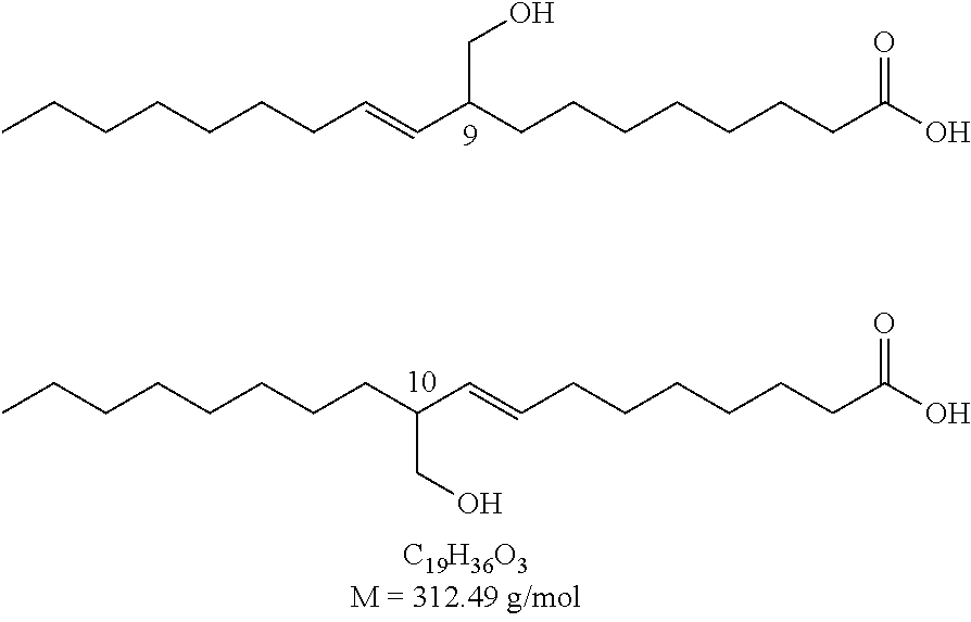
C(CCCCCC=CC(CCCCCCCC(O)=O)CO)C.C(CCCCCCC(C=CCCCCCCC(O)=O)CO)C
